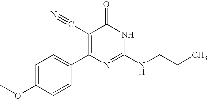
C1=CC(C2=C(C#N)C(=O)NC(NCCC)=N2)=CC=C1OC
